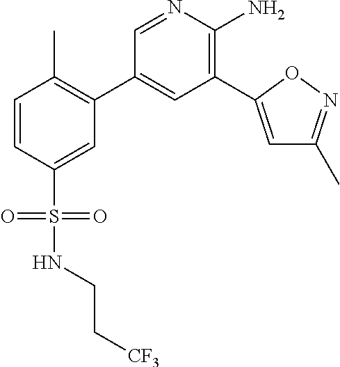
C1=NC(N)=C(C2=CC(C)=NO2)C=C1C1=C(C)C=CC(S(=O)(=O)NCC[CF3])=C1
